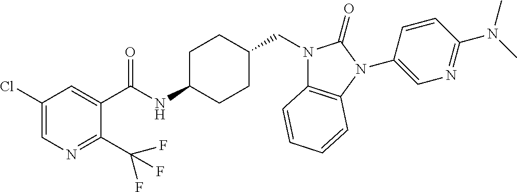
C1(Cl)=CN=C(C(F)(F)F)C(C(NC2CCC(CN3C4=C(N(C5=CN=C(N(C)C)C=C5)C3=O)C=CC=C4)CC2)=O)=C1
